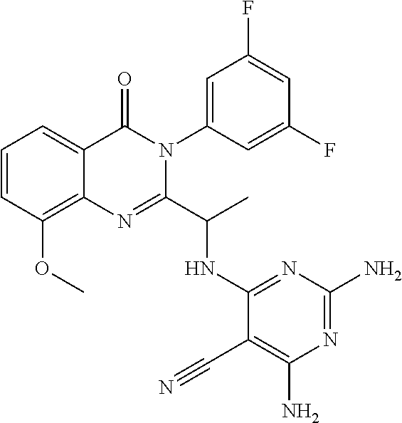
C1=CC(OC)=C2C(=C1)C(=O)N(C1=CC(F)=CC(F)=C1)C(C(C)NC1=NC(N)=NC(N)=C1C#N)=N2
